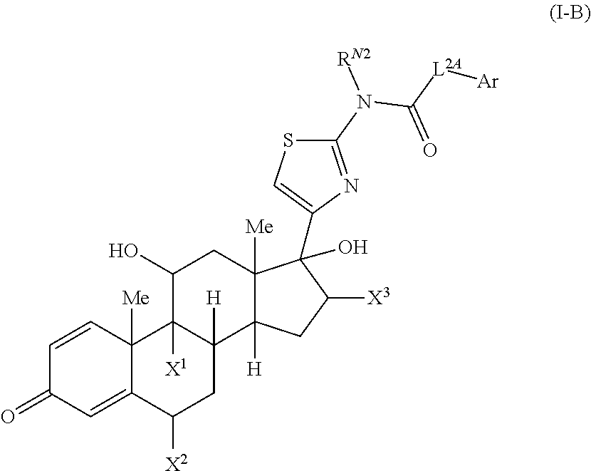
C1=CC2([Me])C(=CC1=O)C([X2])CC1([H])C2([X1])C(O)CC2([Me])C1([H])CC([X3])C2(O)C1=CSC(N([RN2])C([L2A][Ar])=O)=N1
